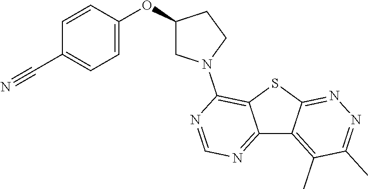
C12=NC=NC(N3CC(OC4=CC=C(C#N)C=C4)CC3)=C1SC1=NN=C(C)C(C)=C21
